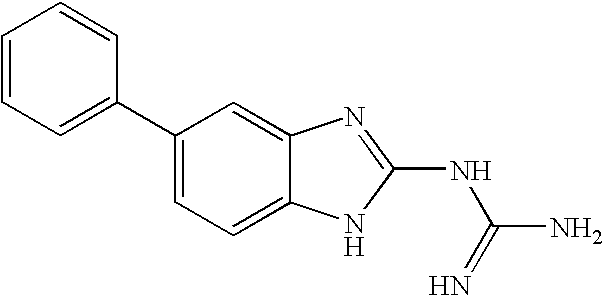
C1=CC=CC(C2=CC=C3C(=C2)N=C(NC(N)=N)N3)=C1
